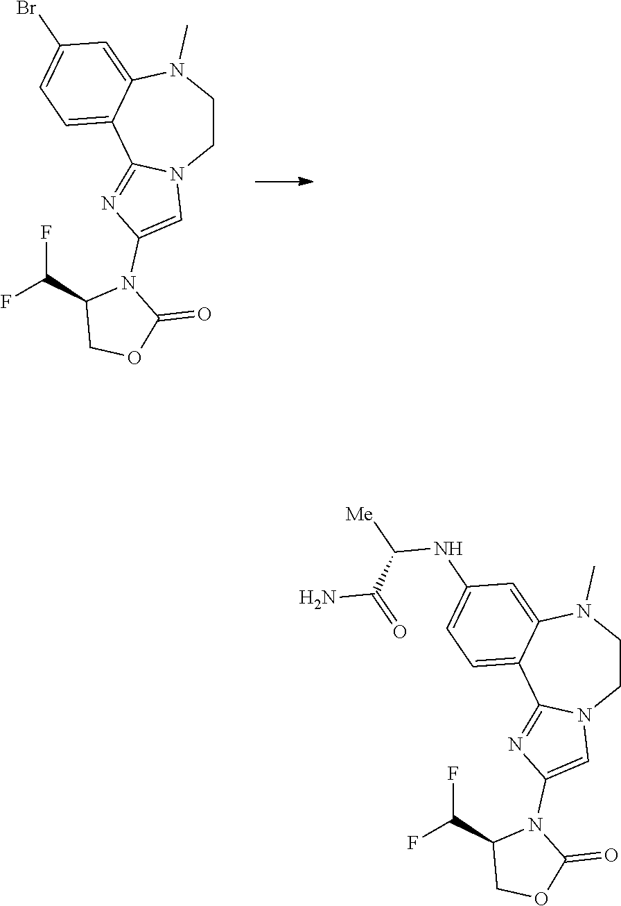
C1=C(N2C(C(F)F)COC2=O)N=C2N1CCN(C)C1=CC(Br)=CC=C12.C1=C(N2C(C(F)F)COC2=O)N=C2N1CCN(C)C1=CC(NC([Me])C(=O)N)=CC=C12
